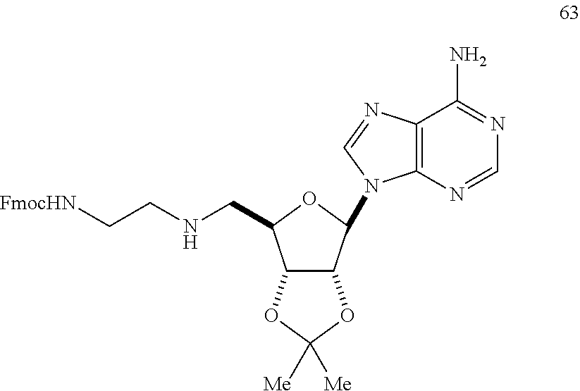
[FmocHN]CCNCC1C2C(C(N3C4=C(N=C3)C(N)=NC=N4)O1)OC([Me])([Me])O2
